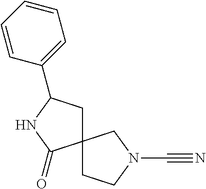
C12(CCN(C#N)C1)CC(C1=CC=CC=C1)NC2=O
